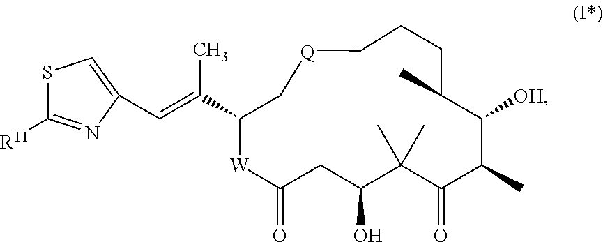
C(=C(C1C[Q]CCCC(C)C([OH])C(C)C(=O)C(C)(C)C(O)CC(=O)[W]1)C)C1=CSC([R11])=N1
